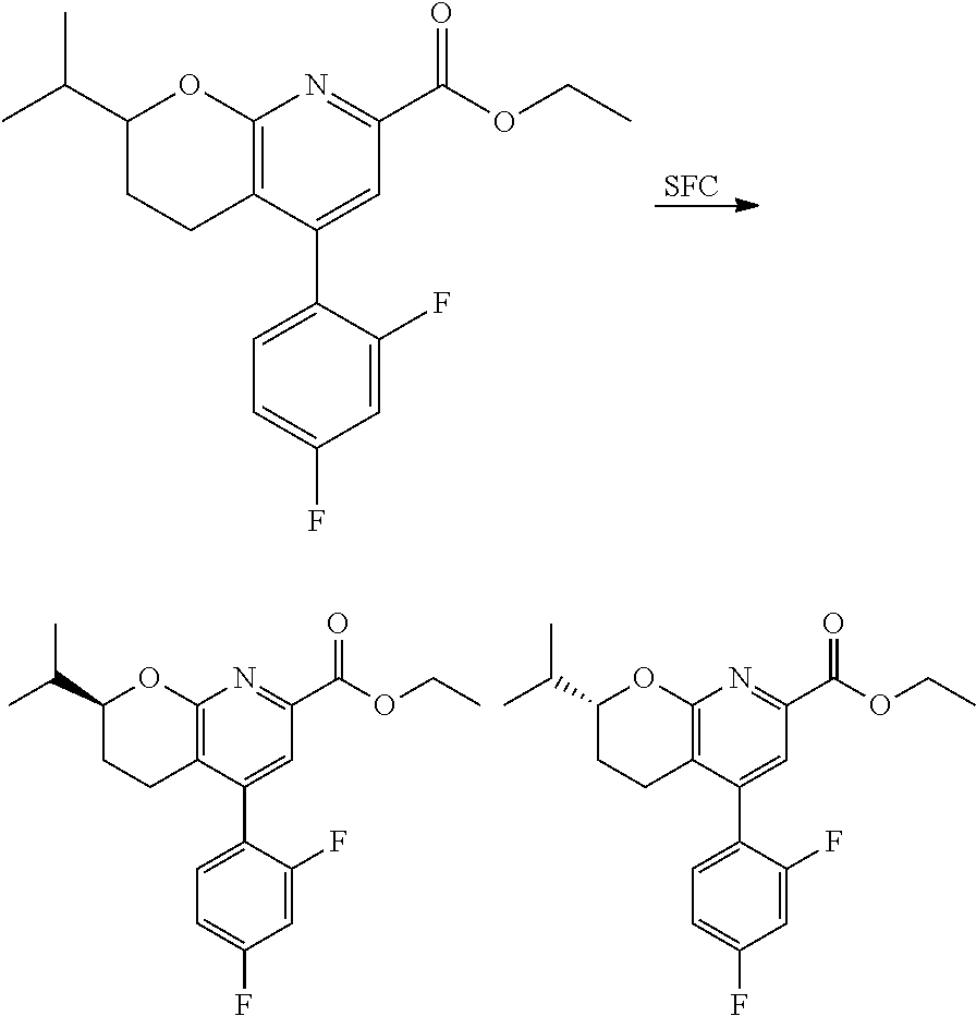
[SFC].C1(C2=CC=C(F)C=C2F)=CC(C(=O)OCC)=NC2=C1CCC(C(C)C)O2.C1(C2=CC=C(F)C=C2F)=CC(C(=O)OCC)=NC2=C1CCC(C(C)C)O2.C1(C2=CC=C(F)C=C2F)=CC(C(=O)OCC)=NC2=C1CCC(C(C)C)O2
